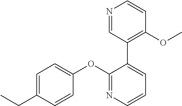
C1=C(CC)C=CC(OC2=NC=CC=C2C2=C(OC)C=CN=C2)=C1
